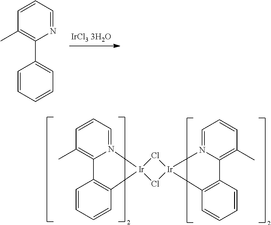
C1=NC(C2=CC=CC=C2)=C(C)C=C1.C1=N2C(=C(C)C=C1)C1=C(C=CC=C1)[Ir]21Cl[Ir]2(Cl1)N1=CC=CC(C)=C1C1=C2C=CC=C1
